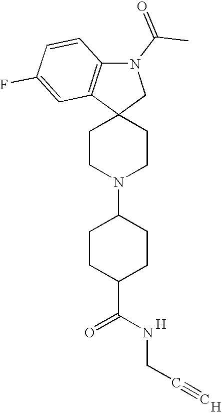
C12(CN(C(C)=O)C3=C1C=C(F)C=C3)CCN(C1CCC(C(NCC#C)=O)CC1)CC2.[H].[H]
